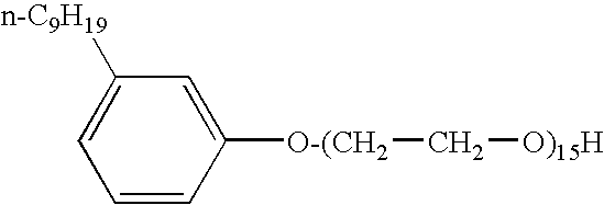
C1=C([O-(CH2]C[O)15H])C=CC=C1[n-C9H19]
